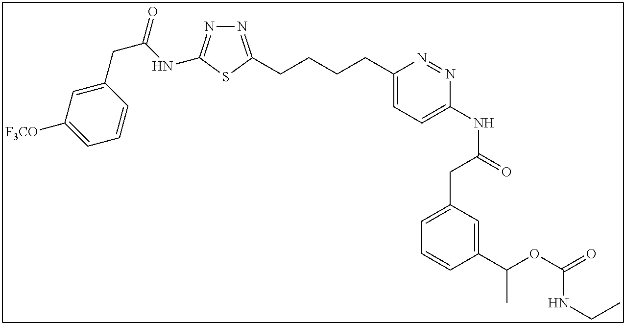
N1=C(CCCCC2=CC=C(NC(=O)CC3=CC=CC(C(OC(=O)NCC)C)=C3)N=N2)SC(NC(CC2=CC([F3CO])=CC=C2)=O)=N1
